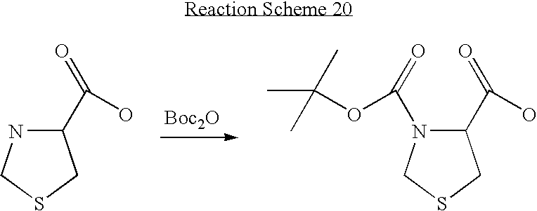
[Boc2O].C1(C(O)=O)NCSC1.C1(C(=O)O)N(C(=O)OC(C)(C)C)CSC1
